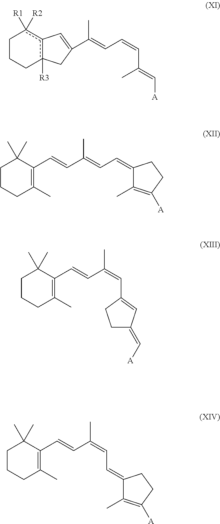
C1CCc2([R3])c(c1([R1])[R2])C=C(C(=CC=CC(=C[A])C)C)C2.C1(C=CC(=CC=C2C(C)=C([A])CC2)C)=C(C)CCCC1(C)C.C1(C=CC(=CC=C2C(C)=C([A])CC2)C)=C(C)CCCC1(C)C.C1(C=CC(=CC2=CC(=C[A])CC2)C)=C(C)CCCC1(C)C
